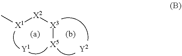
[X1]([X2][X3][X5])C.[Y2].[Y1]
